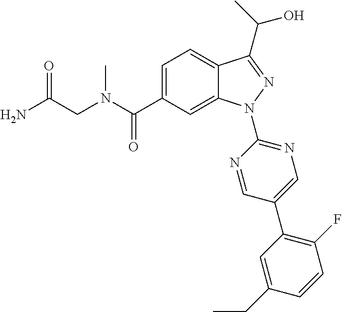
C(N(C)C(C1=CC=C2C(=C1)N(C1=NC=C(C3=C(F)C=CC(CC)=C3)C=N1)N=C2C(C)O)=O)C(N)=O
